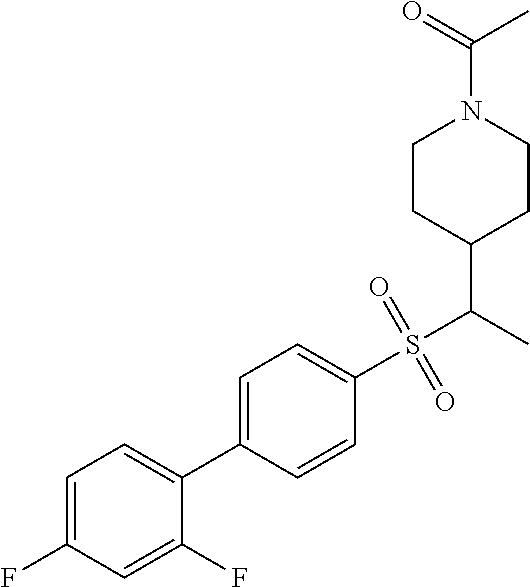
C1=C(F)C=C(F)C(C2=CC=C(S(C(C3CCN(C(=O)C)CC3)C)(=O)=O)C=C2)=C1
